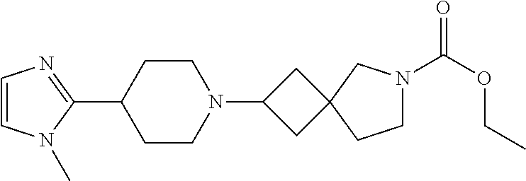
C1=CN(C)C(C2CCN(C3CC4(C3)CCN(C(OCC)=O)C4)CC2)=N1
